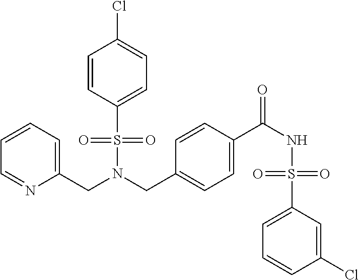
C1=CC(S(N(CC2=CC=C(C(NS(C3=CC=CC(Cl)=C3)(=O)=O)=O)C=C2)CC2=CC=CC=N2)(=O)=O)=CC=C1Cl
